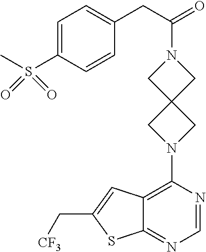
O=C(N1CC2(C1)CN(C1=C3C(=NC=N1)SC(C[CF3])=C3)C2)CC1=CC=C(S(C)(=O)=O)C=C1
